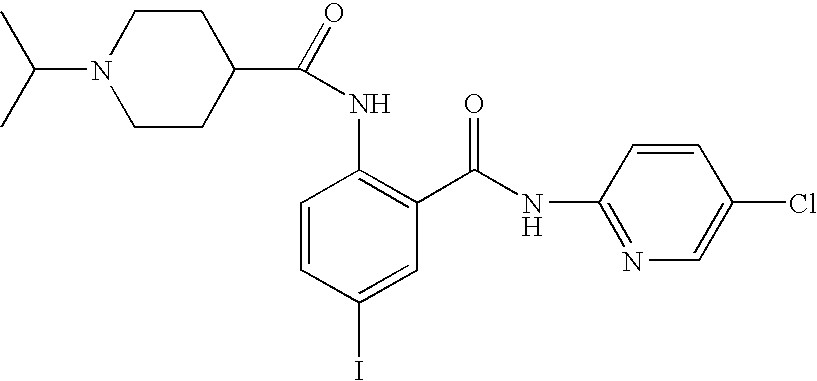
CC(C)N1CCC(C(=O)NC2=C(C(NC3=NC=C(Cl)C=C3)=O)C=C(I)C=C2)CC1
